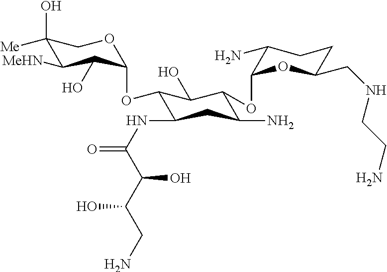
C1(O)([Me])C([MeHN])C(O)C(OC2C(NC(=O)C(C(CN)O)O)CC(N)C(OC3C(N)CCC(CNCCN)O3)C2O)OC1
